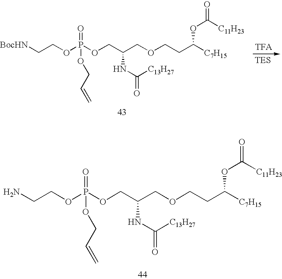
C(COCCC([C7H15])OC(=O)[C11H23])(COP(OCC[BocHN])(=O)OCC=C)NC([C13H27])=O.[TFA].C(COCCC([C7H15])OC(=O)[C11H23])(COP(OCCN)(=O)OCC=C)NC([C13H27])=O
